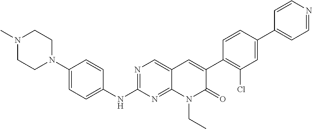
N1(C)CCN(C2=CC=C(NC3=NC=C4C(=N3)N(CC)C(=O)C(C3=C(Cl)C=C(C5=CC=NC=C5)C=C3)=C4)C=C2)CC1
